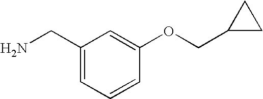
C1(CN)=CC=CC(OCC2CC2)=C1
